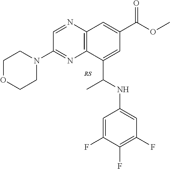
C12=C(N=CC(N3CCOCC3)=N1)C=C(C(OC)=O)C=C2C(NC1=CC(F)=C(F)C(F)=C1)C
